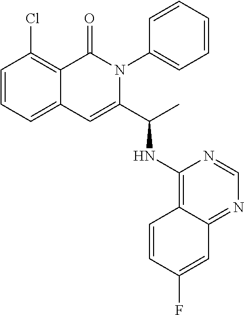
C1=CC=C2C(=C1Cl)C(=O)N(C1=CC=CC=C1)C(C(C)NC1=C3C(=NC=N1)C=C(F)C=C3)=C2
